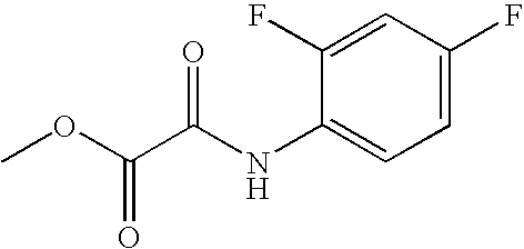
C1=C(F)C=C(F)C(NC(C(=O)OC)=O)=C1
